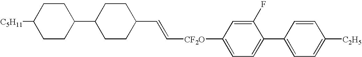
C1CC(C2CCC(C=C[CF2O]C3=CC=C(C4=CC=C([C2H5])C=C4)C(F)=C3)CC2)CCC1[C5H11]
